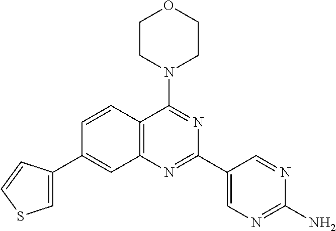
C1=C(C2=CC3=C(C(N4CCOCC4)=NC(C4=CN=C(N)N=C4)=N3)C=C2)C=CS1
